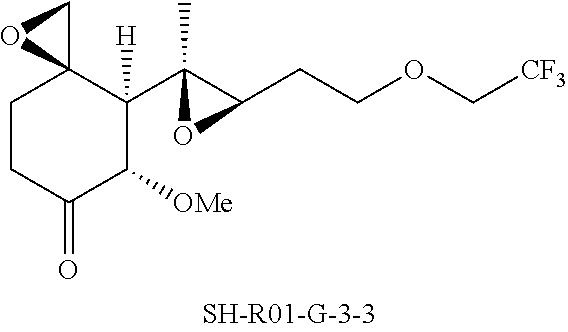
C1CC(=O)C([OMe])C(C2(C)C(CCOC[CF3])O2)([H])C12CO2
